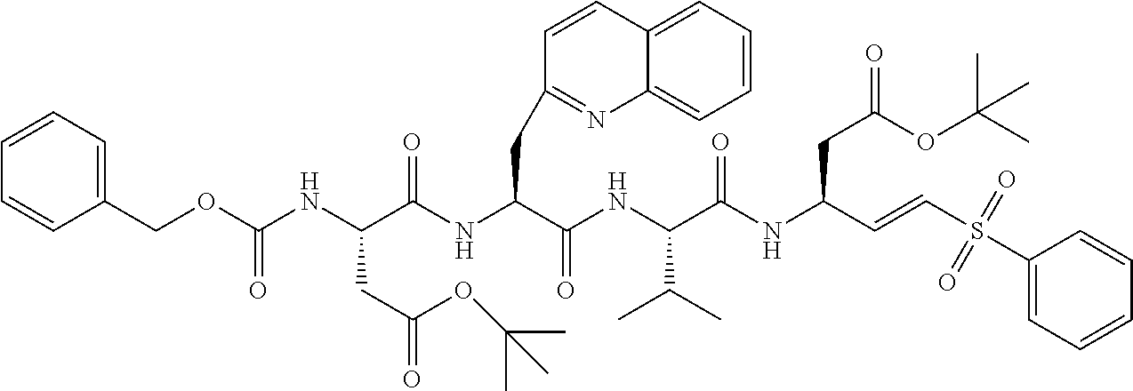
C1(COC(NC(C(NC(C(NC(C(NC(C=CS(C2=CC=CC=C2)(=O)=O)CC(OC(C)(C)C)=O)=O)C(C)C)=O)CC2=NC3=CC=CC=C3C=C2)=O)CC(=O)OC(C)(C)C)=O)=CC=CC=C1
